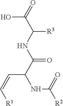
O=C(C(NC(C(NC([R2])=O)C=C[R1])=O)[R3])O
